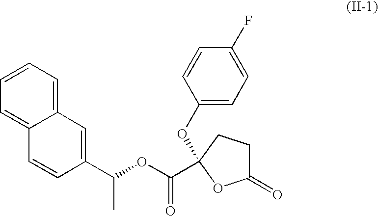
C1=CC=C2C(=C1)C=CC(C(C)OC(=O)C1(OC3=CC=C(F)C=C3)CCC(=O)O1)=C2
